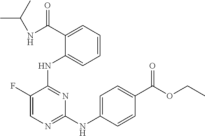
C1=C(NC2=NC=C(F)C(NC3=CC=CC=C3C(NC(C)C)=O)=N2)C=CC(C(OCC)=O)=C1
